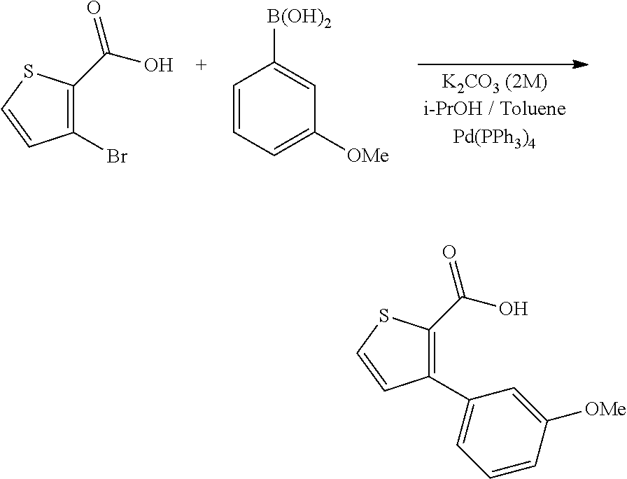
C1(Br)=C(C(O)=O)SC=C1.C1=CC=C([OMe])C=C1[B(OH)2].C1(C2=CC=CC([OMe])=C2)=C(C(O)=O)SC=C1
